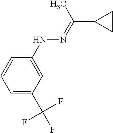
C1=CC=C(C(F)(F)F)C=C1NN=C(C)C1CC1
